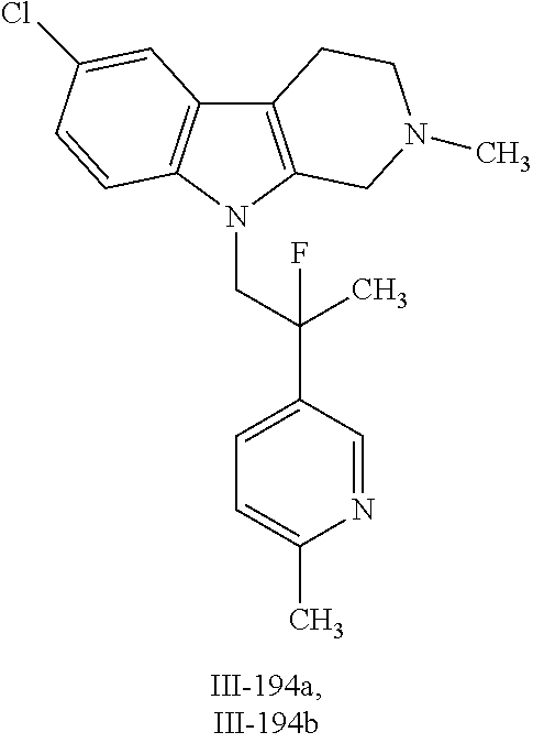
C12=C(N(CC(C3=CC=C(C)N=C3)(F)C)C3=C1C=C(Cl)C=C3)CN(C)CC2
